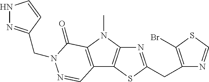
N1=C(CC2=C(Br)SC=N2)SC2=C1N(C)C1=C2C=NN(CC2=NNC=C2)C1=O
